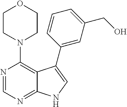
C12=NC=NC(N3CCOCC3)=C1C(C1=CC(CO)=CC=C1)=CN2
